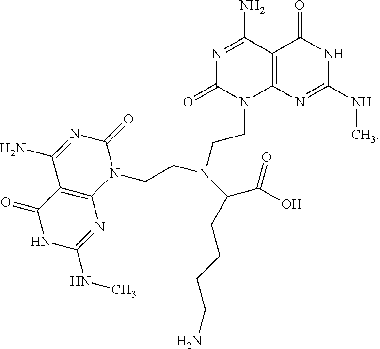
C12=C(N=C(NC)NC1=O)N(CCN(CCN1C(=O)N=C(N)C3=C1N=C(NC)NC3=O)C(C(=O)O)CCCCN)C(=O)N=C2N
